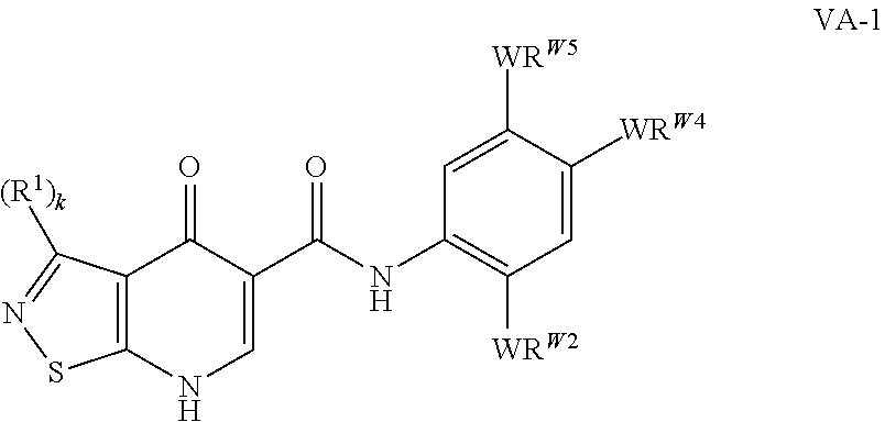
C12=C(NC=C(C(NC3=C([WRW2])C=C([WRW4])C([WRW5])=C3)=O)C1=O)SN=C2[(R1)k]
